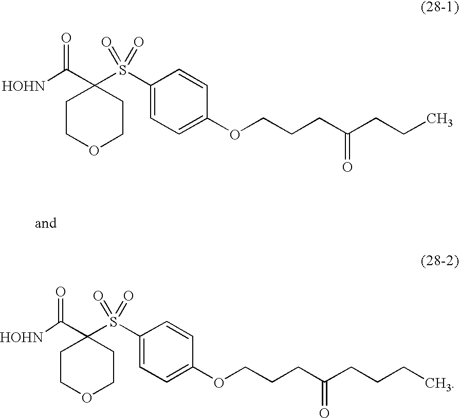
[HOHN]C(C1(S(C2=CC=C(OCCCC(CCC)=O)C=C2)(=O)=O)CCOCC1)=O.[HOHN]C(C1(S(C2=CC=C(OCCCC(CCCC)=O)C=C2)(=O)=O)CCOCC1)=O
